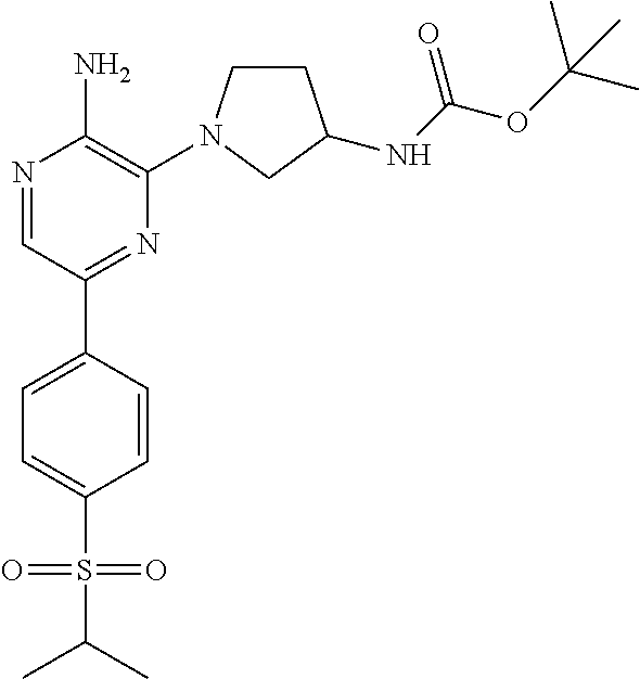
N1=CC(C2=CC=C(S(=O)(=O)C(C)C)C=C2)=NC(N2CCC(NC(OC(C)(C)C)=O)C2)=C1N
